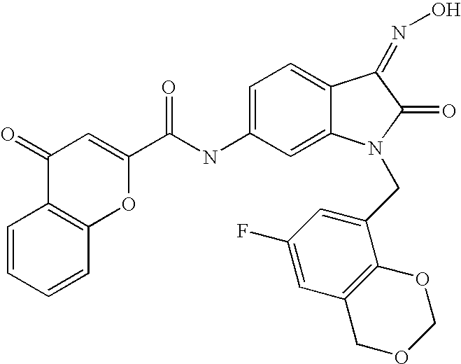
C1=C(NC(C2=CC(=O)C3=C(O2)C=CC=C3)=O)C=C2C(=C1)C(=NO)C(=O)N2CC1=CC(F)=CC2=C1OCOC2
